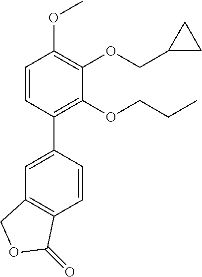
C1=CC(C2=CC3=C(C=C2)C(=O)OC3)=C(OCCC)C(OCC2CC2)=C1OC
